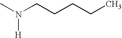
[H]N(C)CCCCC
